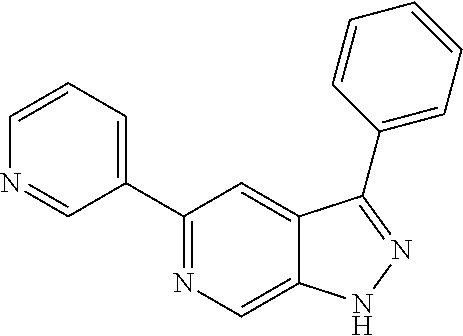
C1(C2=CC=CN=C2)=NC=C2C(=C1)C(C1=CC=CC=C1)=NN2
